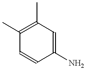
C1(C)=C(C)C=CC(N)=C1
